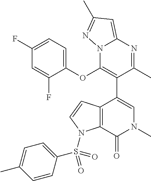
C1=C(F)C=C(F)C(OC2=C(C3=CN(C)C(=O)C4=C3C=CN4S(C3=CC=C(C)C=C3)(=O)=O)C(C)=NC3=CC(C)=NN23)=C1
